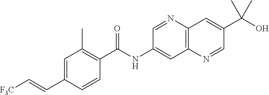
C1=CC(C(NC2=CC3=C(N=C2)C=C(C(O)(C)C)C=N3)=O)=C(C)C=C1C=C[F3C]
